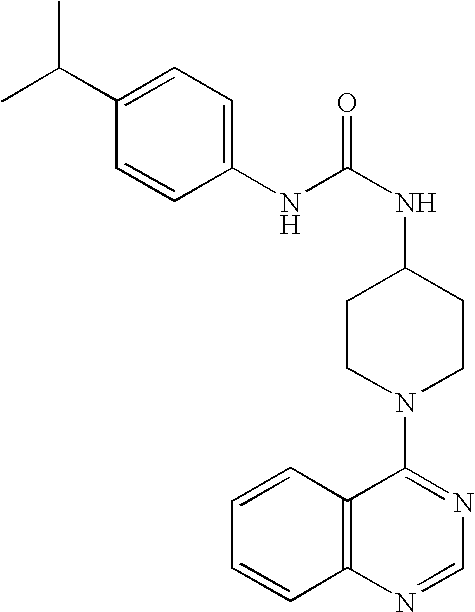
C1(NC(NC2CCN(C3=NC=NC4=C3C=CC=C4)CC2)=O)=CC=C(C(C)C)C=C1
